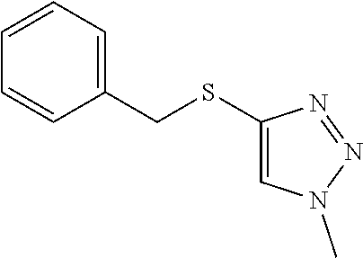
C1(SCC2=CC=CC=C2)=CN(C)N=N1
